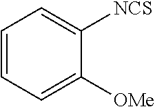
C1=C([OMe])C([NCS])=CC=C1
